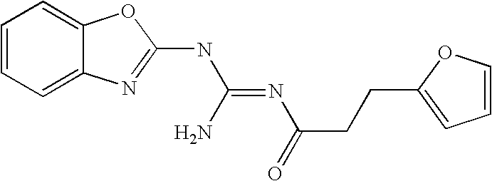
C1=CC=C2C(=C1)OC(NC(=NC(CCC1=CC=CO1)=O)N)=N2
